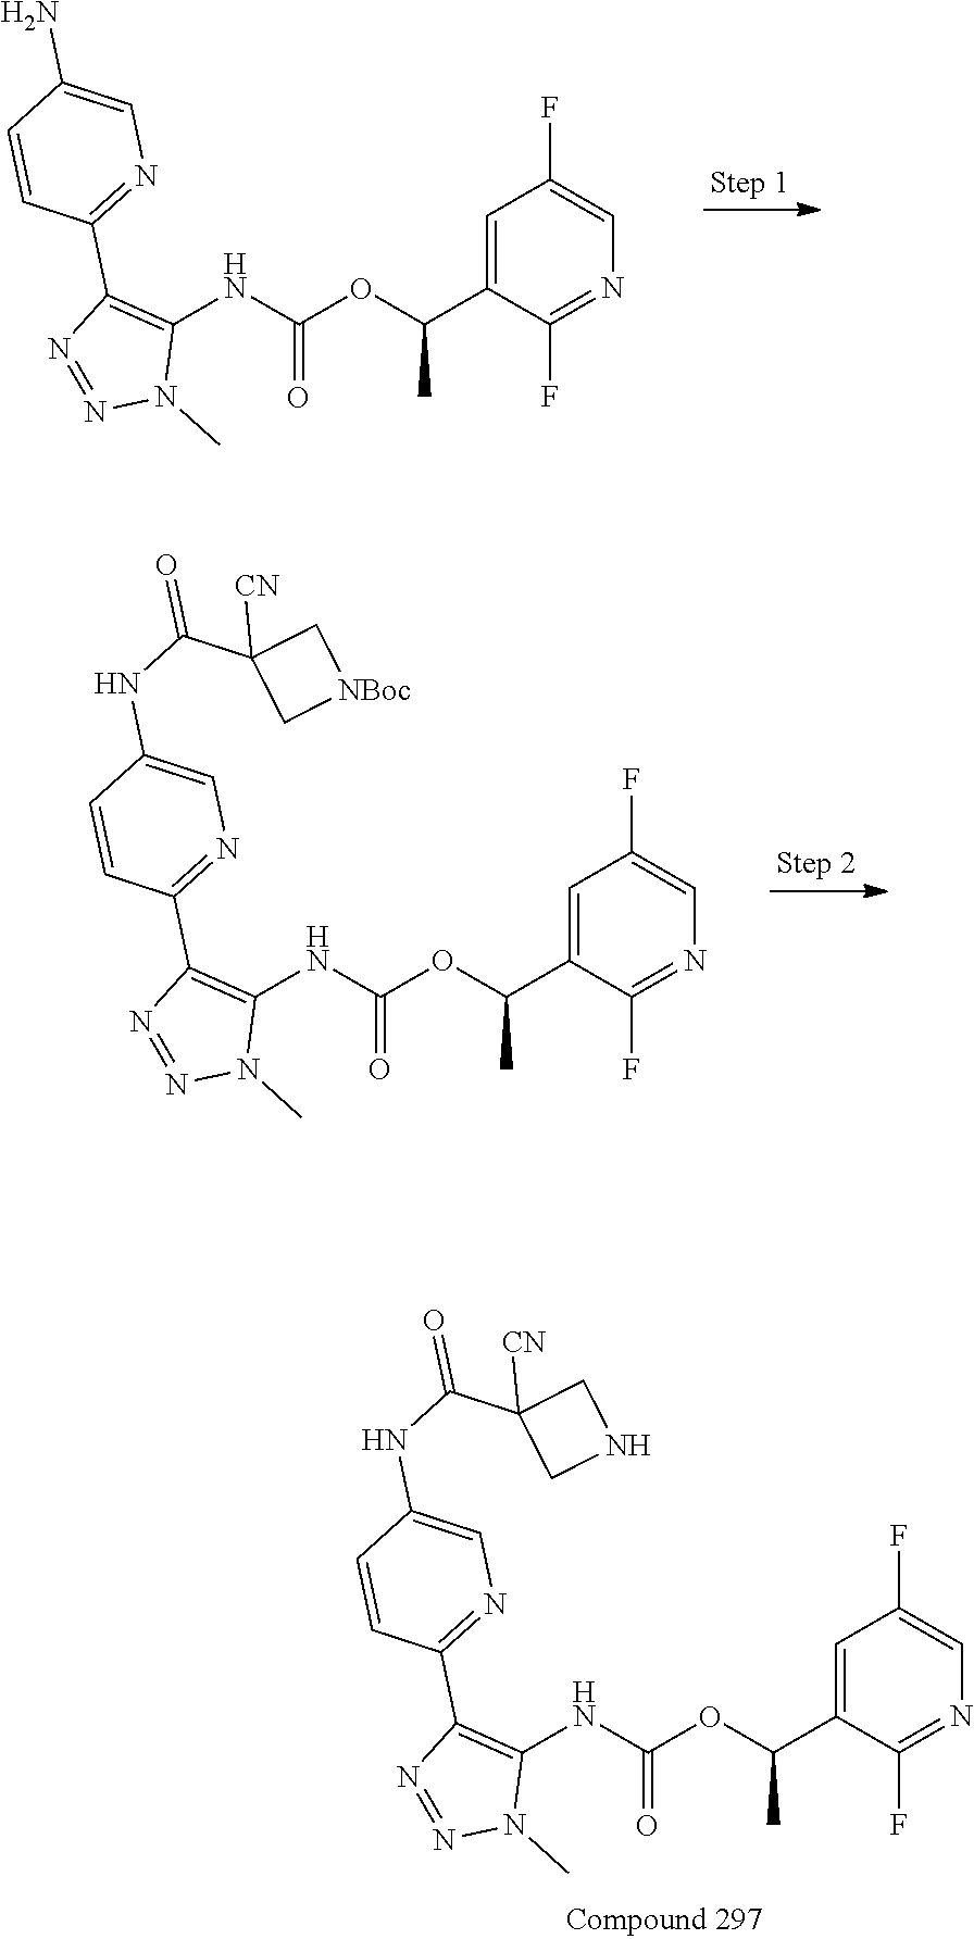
C1=C(C(C)OC(=O)NC2=C(C3=NC=C(NC(=O)C4([CN])C[NBoc]C4)C=C3)N=NN2C)C(F)=NC=C1F.C1=C(C(C)OC(=O)NC2=C(C3=NC=C(NC(=O)C4([CN])CNC4)C=C3)N=NN2C)C(F)=NC=C1F.C1=C(C(C)OC(=O)NC2=C(C3=NC=C(N)C=C3)N=NN2C)C(F)=NC=C1F
